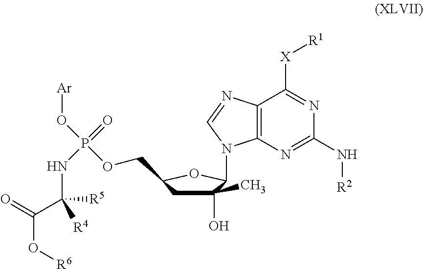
C12=C(N=C(N[R2])N=C1[X][R1])N(C1C(O)(C)CC(COP(O[Ar])(=O)NC([R5])([R4])C(=O)O[R6])O1)C=N2
